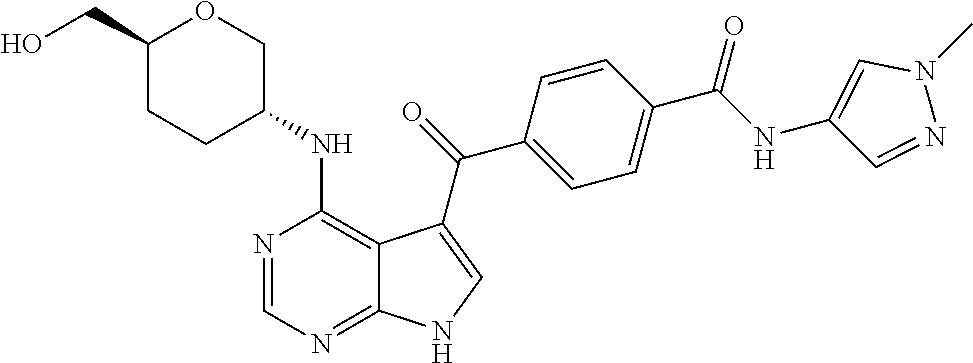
C1(C(NC2=CN(C)N=C2)=O)=CC=C(C(=O)C2=CNC3=NC=NC(NC4COC(CO)CC4)=C32)C=C1
